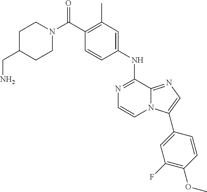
N1=C(NC2=CC(C)=C(C(N3CCC(CN)CC3)=O)C=C2)C2=NC=C(C3=CC(F)=C(OC)C=C3)N2C=C1
